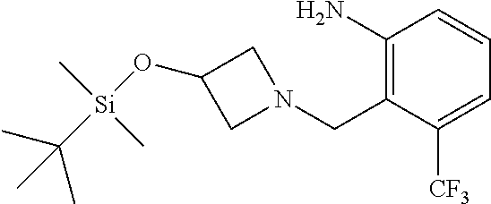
C1(N)=C(CN2CC(O[Si](C(C)(C)C)(C)C)C2)C([CF3])=CC=C1
